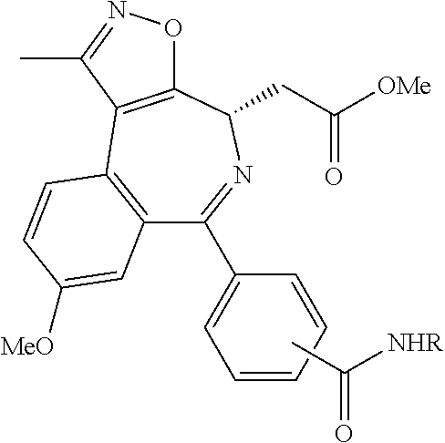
C12=C(C=CC([MeO])=C1)C1=C(C(CC([OMe])=O)N=C2C2=CC=CC=C2)ON=C1C.CC([NHR])=O
